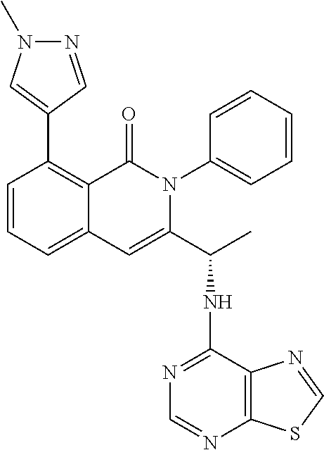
C1=CC=C2C(=C1C1=CN(C)N=C1)C(=O)N(C1=CC=CC=C1)C(C(C)NC1=NC=NC3=C1N=CS3)=C2
